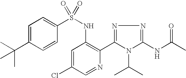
C1=C(C(C)(C)C)C=CC(S(NC2=C(C3=NN=C(NC(C)=O)N3C(C)C)N=CC(Cl)=C2)(=O)=O)=C1
